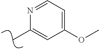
CC1=CC(OC)=CC=N1
